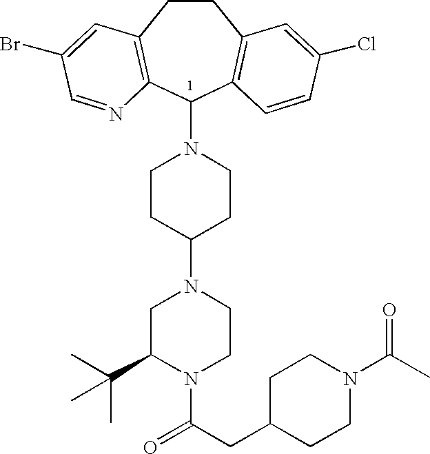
C1CC(N2CC(C(C)(C)C)N(C(CC3CCN(C(C)=O)CC3)=O)CC2)CCN1C1C2=C(CCC3=C1C=CC(Cl)=C3)C=C(Br)C=N2
